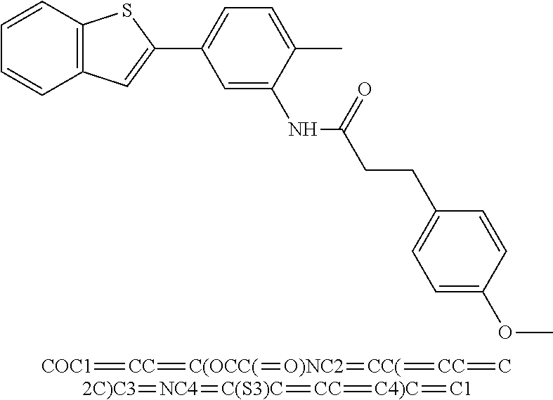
C1=CC2=C(C=C1)C=C(C1=CC=C(C)C(NC(=O)CCC3=CC=C(OC)C=C3)=C1)S2.[COC1]=[CC]=[C(OCC(]=[O)NC2]=[CC(]=[CC]=C.[2C)C3]=[NC4]=[C(S3)C]=[CC]=[C4)C]=[C1]
